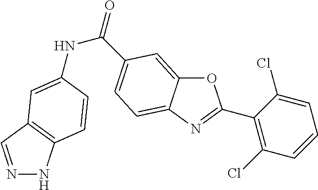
O1C2=CC(C(=O)NC3=CC4=C(NN=C4)C=C3)=CC=C2N=C1C1=C(Cl)C=CC=C1Cl
